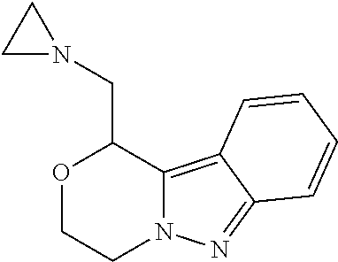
O1CCN2C(=C3C(=N2)C=CC=C3)C1CN1CC1
